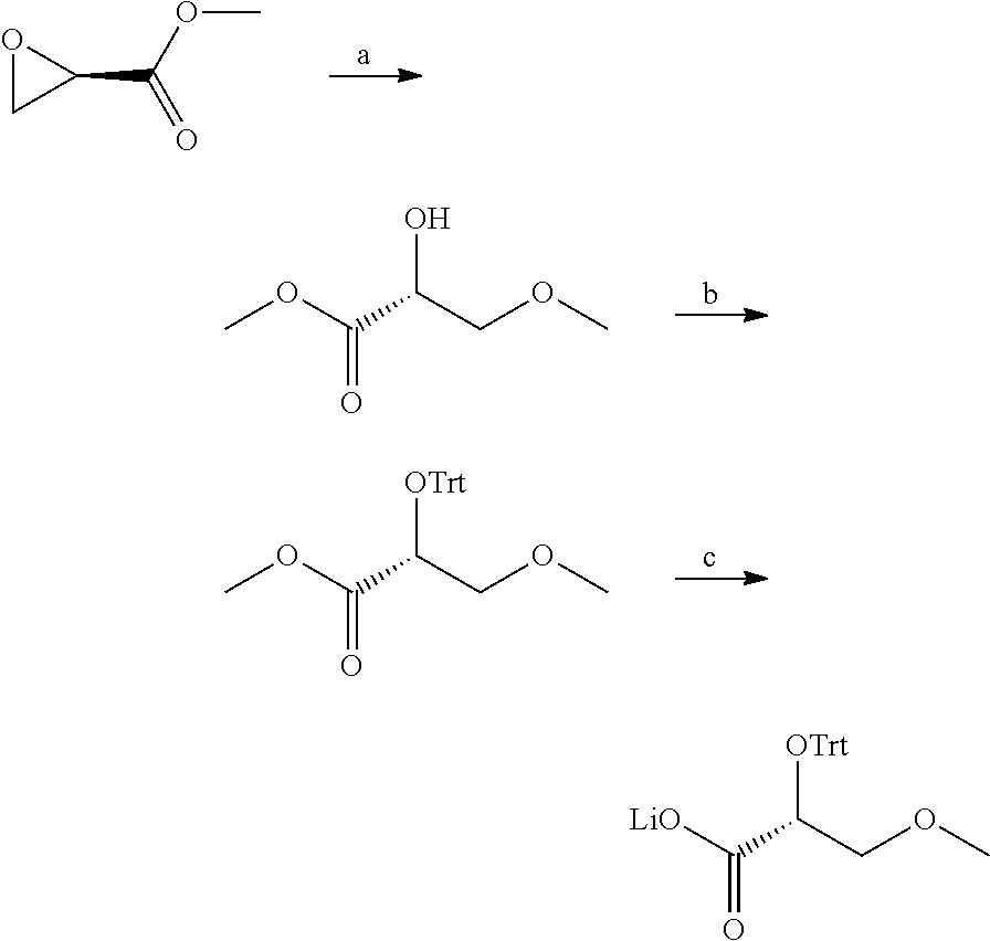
C1(C(OC)=O)OC1.O(C(C(COC)O)=O)C.O(C(C(COC)[OTrt])=O)C.[LiO]C(C(COC)[OTrt])=O
